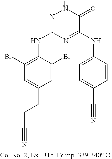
C1=C(CCC#N)C=C(Br)C(NC2=NNC(=O)C(NC3=CC=C(C#N)C=C3)=N2)=C1Br
